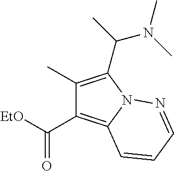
C1(C)=C(C(N(C)C)C)N2C(=C1C(=O)[EtO])C=CC=N2
